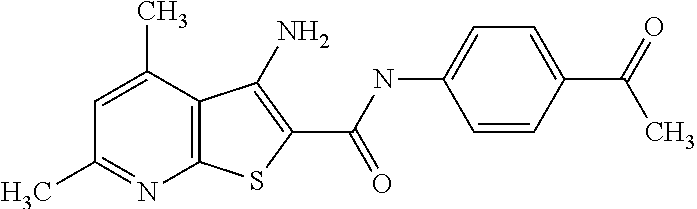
C12=C(C(C)=CC(C)=N1)C(N)=C(C(NC1=CC=C(C(=O)C)C=C1)=O)S2
